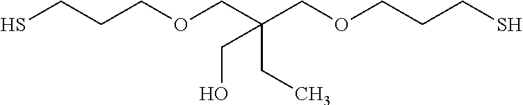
SCCCOCC(COCCCS)(CO)CC
